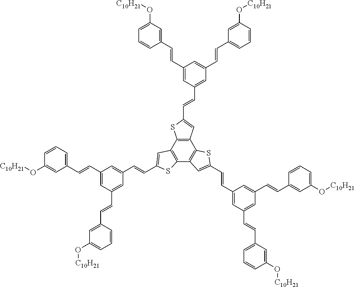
C1=CC=C(C=CC2=CC(C=CC3=CC(O[C10H21])=CC=C3)=CC(C=CC3=CC4=C(C5=C(C6=C4SC(C=CC4=CC(C=CC7=CC=CC(O[C10H21])=C7)=CC(C=CC7=CC(O[C10H21])=CC=C7)=C4)=C6)SC(C=CC4=CC(C=CC6=CC=CC(O[C10H21])=C6)=CC(C=CC6=CC(O[C10H21])=CC=C6)=C4)=C5)S3)=C2)C=C1O[C10H21]
